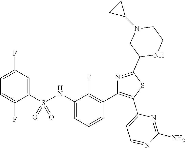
C1=C(F)C=C(S(=O)(=O)NC2=CC=CC(C3=C(C4=CC=NC(N)=N4)SC(C4NCCN(C5CC5)C4)=N3)=C2F)C(F)=C1
